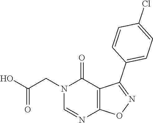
C1=NC2=C(C(C3=CC=C(Cl)C=C3)=NO2)C(=O)N1CC(O)=O
